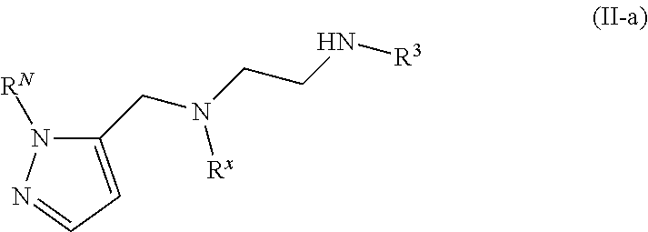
N1=CC=C(CN(CCN[R3])[Rx])N1[RN]
